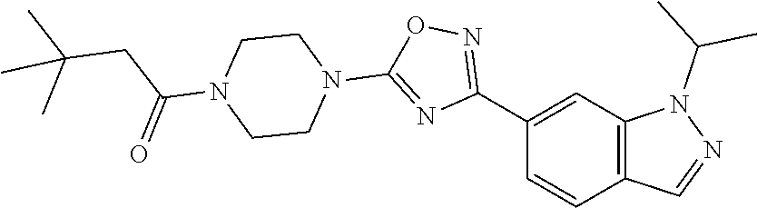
C1=CC2=C(C=C1C1=NOC(N3CCN(C(CC(C)(C)C)=O)CC3)=N1)N(C(C)C)N=C2
